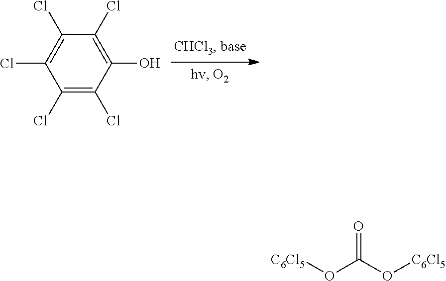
C1(Cl)=C(O)C(Cl)=C(Cl)C(Cl)=C1Cl.[C6Cl5]OC(=O)O[C6Cl5]
